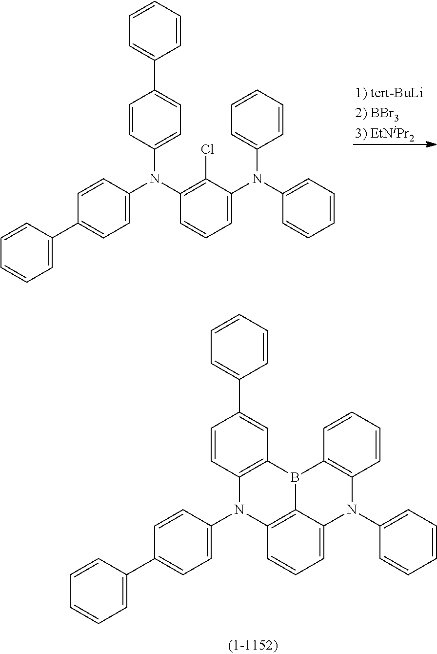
C1=CC2=C(C=C1)N(C1=CC=CC=C1)C1=CC=CC3=C1B2C1=C(N3C2=CC=C(C3=CC=CC=C3)C=C2)C=CC(C2=CC=CC=C2)=C1.C1=CC=C(N(C2=CC=CC=C2)C2=CC=CC(N(C3=CC=C(C4=CC=CC=C4)C=C3)C3=CC=C(C4=CC=CC=C4)C=C3)=C2Cl)C=C1
